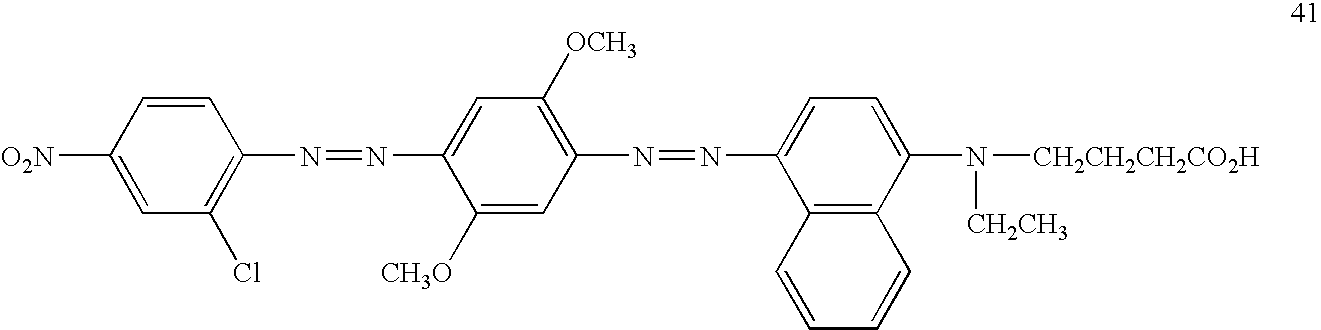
C1=CC(N=NC2=CC([OCH3])=C(N=NC3=CC=C(N([CH2CH2CH2CO2H])[CH2CH3])C4=C3C=CC=C4)C=C2[CH3O])=C(Cl)C=C1[O2N]
